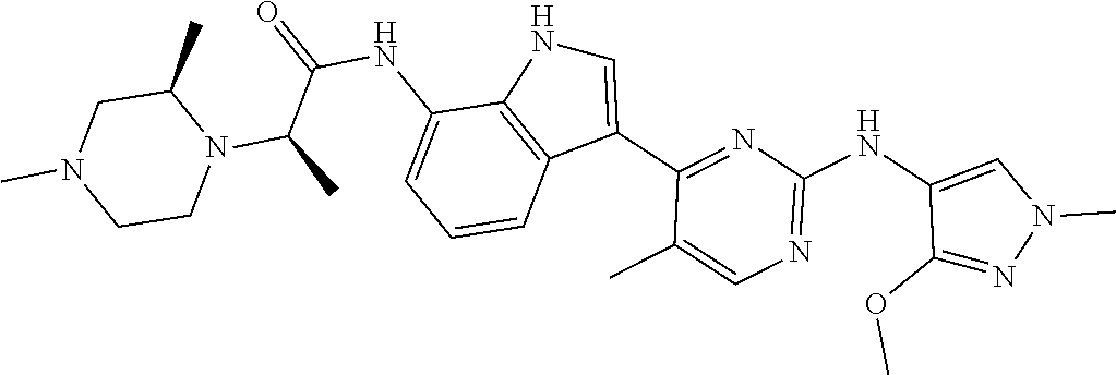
N1=C(NC2=CN(C)N=C2OC)N=C(C2=CNC3=C2C=CC=C3NC(=O)C(C)N2C(C)CN(C)CC2)C(C)=C1
